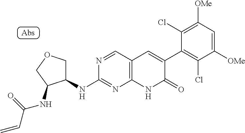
N1=CC2=C(N=C1NC1COCC1NC(C=C)=O)NC(=O)C(C1=C(Cl)C([OMe])=CC([OMe])=C1Cl)=C2
